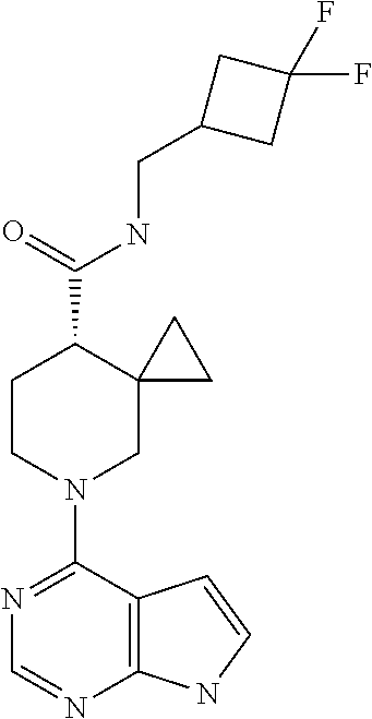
N1=C(N2CC3(C(C(=O)NCC4CC(F)(F)C4)CC2)CC3)C2=C(N=C1)NC=C2
